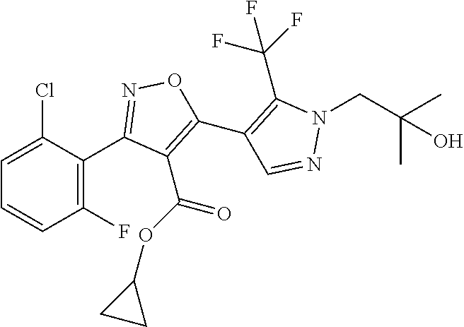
C1=CC(F)=C(C2=NOC(C3=C(C(F)(F)F)N(CC(C)(C)O)N=C3)=C2C(=O)OC2CC2)C(Cl)=C1
